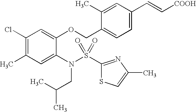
C1(Cl)=C(C)C=C(N(S(C2=NC(C)=CS2)(=O)=O)CC(C)C)C(OCC2=CC=C(C=C[COOH])C=C2C)=C1
